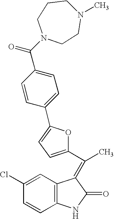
C12=C(C=C(Cl)C=C1)C(=C(C)C1=CC=C(C3=CC=C(C(=O)N4CCN(C)CCC4)C=C3)O1)C(=O)N2
